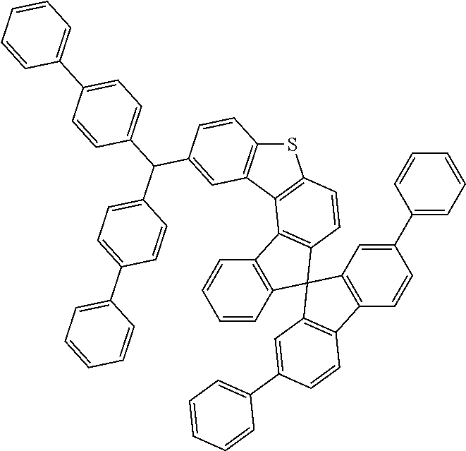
C1=CC(C2=CC3=C(C=C2)C2=C(C=C(C4=CC=CC=C4)C=C2)C32C3=C(C=CC=C3)C3=C2C=CC2=C3C3=C(S2)C=CC(C(C2=CC=C(C4=CC=CC=C4)C=C2)C2=CC=C(C4=CC=CC=C4)C=C2)=C3)=CC=C1
